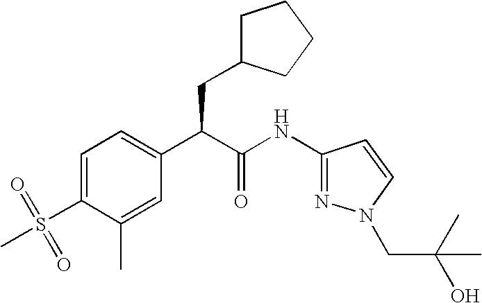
C1=C(S(=O)(C)=O)C(C)=CC(C(C(NC2=NN(CC(O)(C)C)C=C2)=O)CC2CCCC2)=C1
